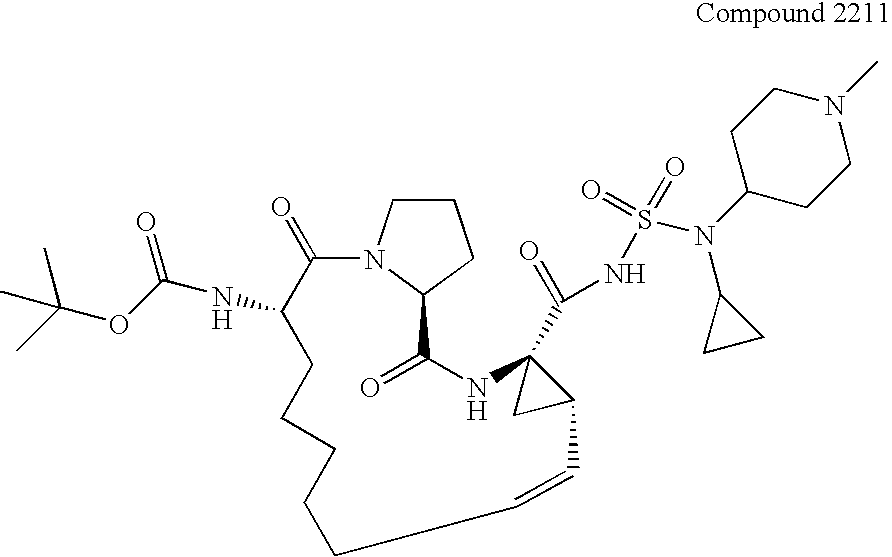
C1CCC2N1C(=O)C(NC(OC(C)(C)C)=O)CCCCCC=CC1C(C(NS(=O)(=O)N(C3CCN(C)CC3)C3CC3)=O)(NC2=O)C1
